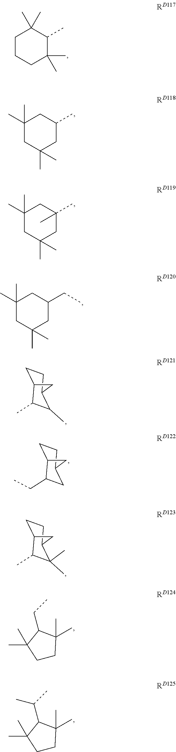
C1CCC(C)(C)C(C)C1(C)C.C1(C)(C)CC(C)(C)CC(C)C1.C1(C)(C)CC(C)(C)CC(C)(C)C1.C1(C)(C)CC(C)(C)CC(CC)C1.C1CC2C(C)C(C)C1C2.C1CC2C(CC)CC1C2.C1CC2C(C)C(C)(C)C1C2.C1CC(C)(C)C(CC)C1(C)C.C1CC(C)(C)C(C(C)C)C1(C)C
